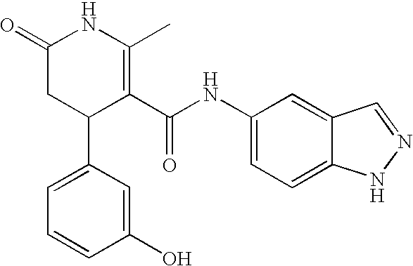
C1=C(C2C(C(NC3=CC=C4C(=C3)C=NN4)=O)=C(C)NC(=O)C2)C=C(O)C=C1
